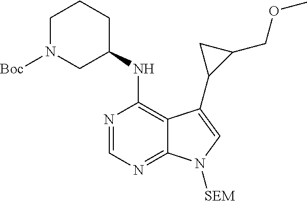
C1=NC(NC2CCCN([Boc])C2)=C2C(=N1)N([SEM])C=C2C1C(COC)C1
